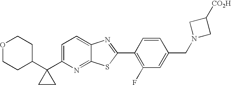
C1(C2(C3=CC=C4C(=N3)SC(C3=C(F)C=C(CN5CC([CO2H])C5)C=C3)=N4)CC2)CCOCC1
